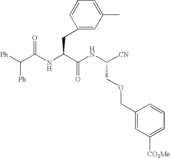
[Ph]C(C(NC(C(NC([CN])COCC1=CC([CO2Me])=CC=C1)=O)CC1=CC(C)=CC=C1)=O)[Ph]
